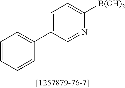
C1=C(C2=CC=CC=C2)C=NC([B(OH)2])=C1
